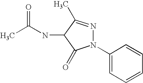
C1(N2N=C(C)C(NC(C)=O)C2=O)=CC=CC=C1
